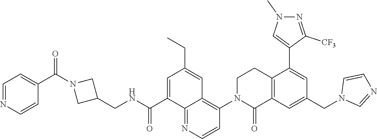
C12=C(C=C(CN3C=NC=C3)C=C1C1=CN(C)N=C1[CF3])C(=O)N(C1=C3C(=NC=C1)C(C(NCC1CN(C(C4=CC=NC=C4)=O)C1)=O)=CC(CC)=C3)CC2
